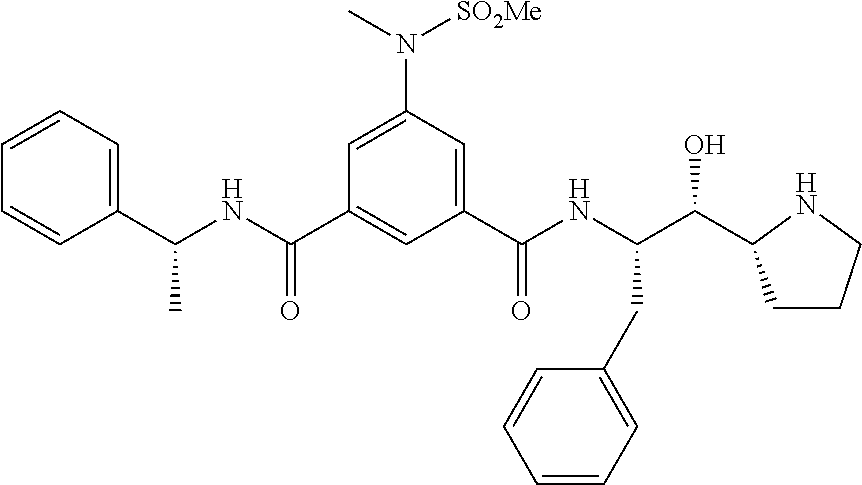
C1=C(N(C)[SO2Me])C=C(C(NC(C(C2CCCN2)O)CC2=CC=CC=C2)=O)C=C1C(=O)NC(C1=CC=CC=C1)C
